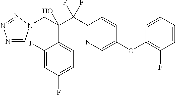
N1=CN(CC(C(C2=NC=C(OC3=C(F)C=CC=C3)C=C2)(F)F)(O)C2=CC=C(F)C=C2F)N=N1
